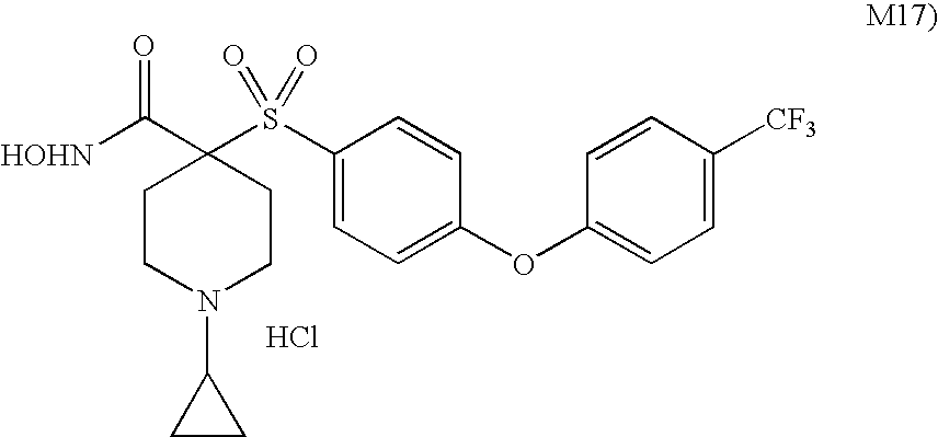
Cl.[HOHN]C(=O)C1(S(C2=CC=C(OC3=CC=C([CF3])C=C3)C=C2)(=O)=O)CCN(C2CC2)CC1
